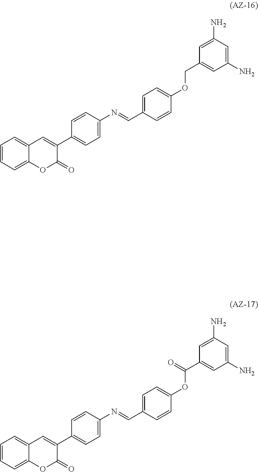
C1=CC=C2C(=C1)C=C(C1=CC=C(N=CC3=CC=C(OCC4=CC(N)=CC(N)=C4)C=C3)C=C1)C(=O)O2.C1=CC=C2C(=C1)C=C(C1=CC=C(N=CC3=CC=C(OC(C4=CC(N)=CC(N)=C4)=O)C=C3)C=C1)C(=O)O2
